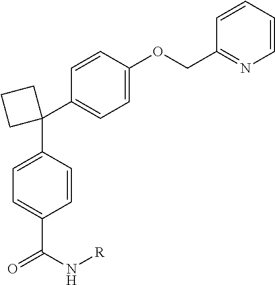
C1(C2(C3=CC=C(C(N[R])=O)C=C3)CCC2)=CC=C(OCC2=NC=CC=C2)C=C1
